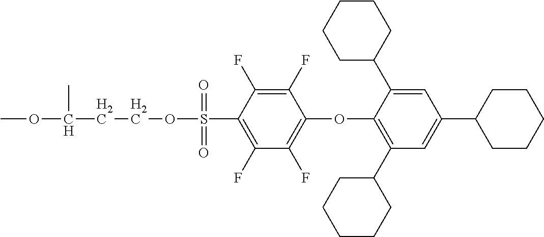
C1(F)=C(F)C(S(OCCC(OC)C)(=O)=O)=C(F)C(F)=C1OC1=C(C2CCCCC2)C=C(C2CCCCC2)C=C1C1CCCCC1
